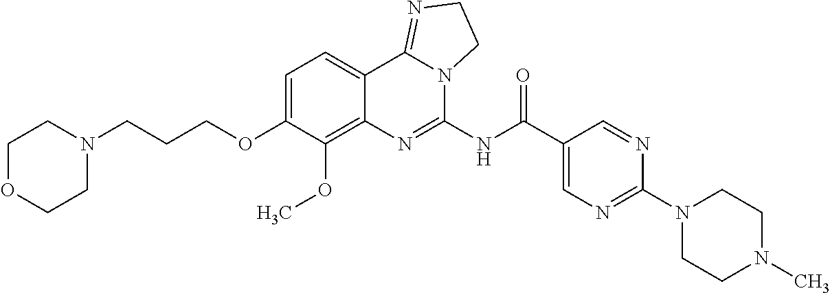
C1OCCN(CCCOC2=CC=C3C(=C2OC)N=C(NC(C2=CN=C(N4CCN(C)CC4)N=C2)=O)N2C3=NCC2)C1
